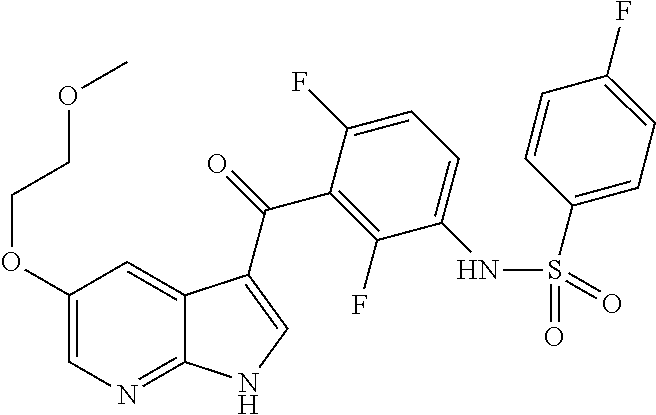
C1(OCCOC)=CN=C2C(=C1)C(C(=O)C1=C(F)C(NS(C3=CC=C(F)C=C3)(=O)=O)=CC=C1F)=CN2
